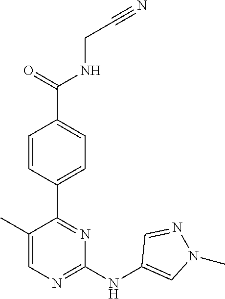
C(CNC(C1=CC=C(C2=NC(NC3=CN(C)N=C3)=NC=C2C)C=C1)=O)#N
